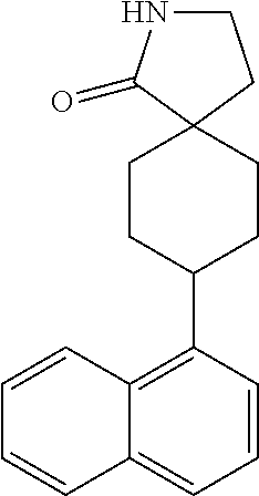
C1=CC(C2CCC3(CC2)CCNC3=O)=C2C(=C1)C=CC=C2
